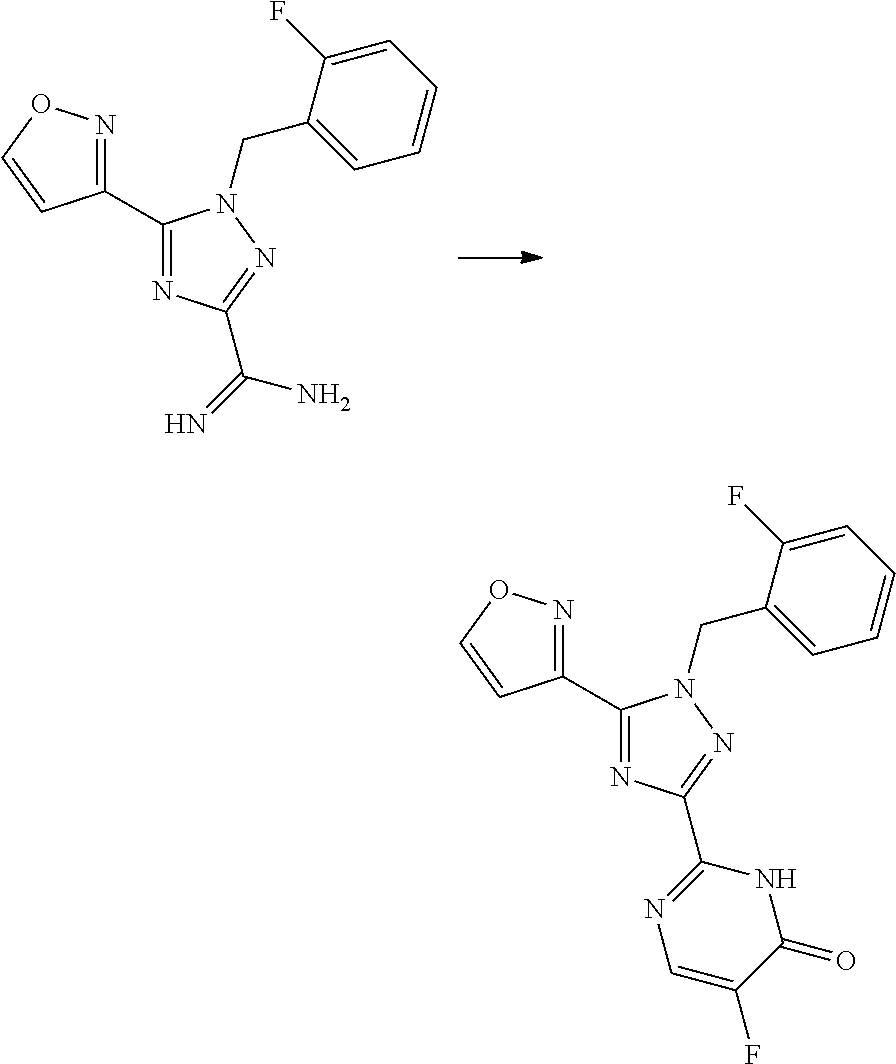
C1(C2=NC(C3=NC=C(F)C(=O)N3)=NN2CC2=CC=CC=C2F)=NOC=C1.C1(C2=NC(C(=N)N)=NN2CC2=CC=CC=C2F)=NOC=C1
